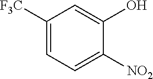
C1([F3C])=CC=C([NO2])C(O)=C1
